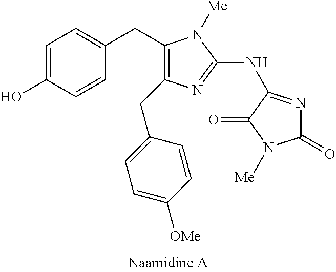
C1=C(O)C=CC(CC2=C(CC3=CC=C([OMe])C=C3)N=C(NC3=NC(=O)N([Me])C3=O)N2[Me])=C1
